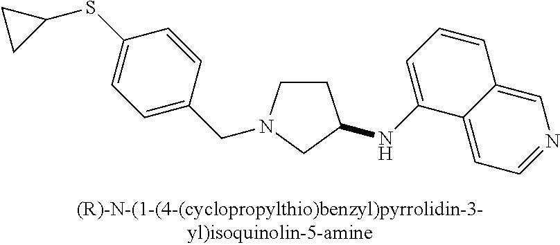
C1CN(CC2=CC=C(SC3CC3)C=C2)CC1NC1=CC=CC2=CN=CC=C12
